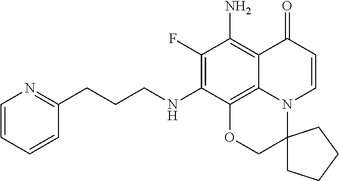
C1(F)=C(NCCCC2=NC=CC=C2)C2=C3C(=C1N)C(=O)C=CN3C1(CO2)CCCC1
